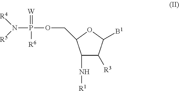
C1(N[R1])C([R3])C([B1])OC1COP(N([R4])[R5])(=[W])[R6]
